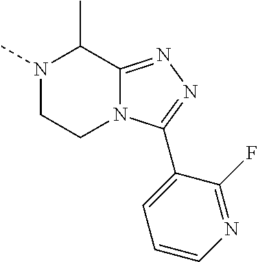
N1(C)CCN2C(=NN=C2C2=CC=CN=C2F)C1C
